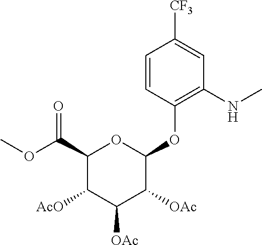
C1=CC(OC2OC(C(OC)=O)C([AcO])C([OAc])C2[OAc])=C(NC)C=C1[CF3]
